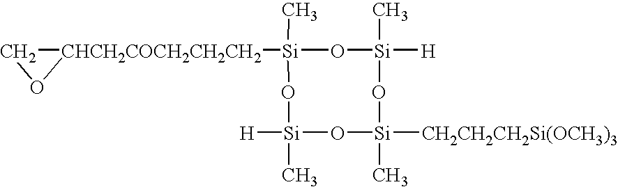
[Si]1([CHCH2COCH2CH2CH2]2CO2)(C)O[Si]([H])(C)O[Si]([CH2CH2CH2Si(OCH3)3])(C)O[Si]([H])(C)O1
